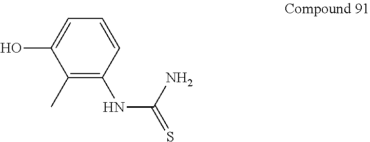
C1=CC=C(O)C(C)=C1NC(=S)N
